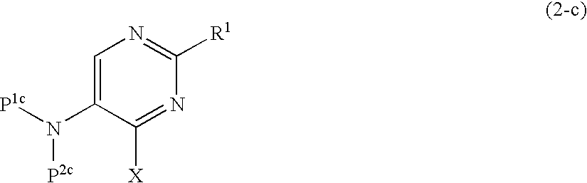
C1=C(N([P1c])[P2c])C([X])=NC([R1])=N1
